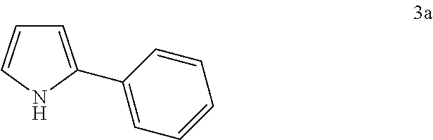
C1=C(C2=CC=CC=C2)NC=C1
